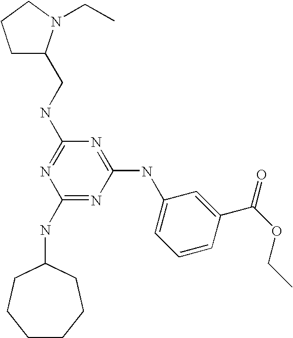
C1(NC2CCCCCC2)=NC(NC2=CC=CC(C(OCC)=O)=C2)=NC(NCC2CCCN2CC)=N1
